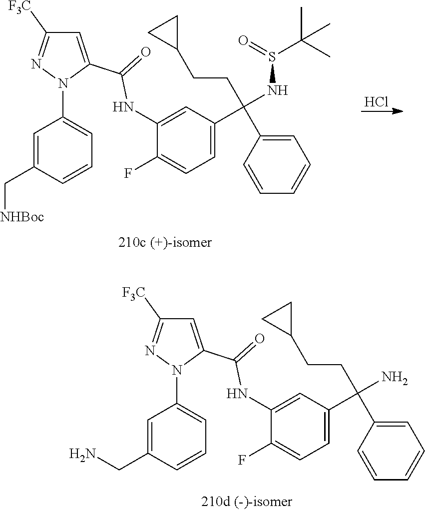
Cl.C1=C(C(=O)NC2=CC(C(NS(C(C)(C)C)=O)(CCC3CC3)C3=CC=CC=C3)=CC=C2F)N(C2=CC=CC(C[NHBoc])=C2)N=C1[F3C].C1=C(C(=O)NC2=CC(C(N)(CCC3CC3)C3=CC=CC=C3)=CC=C2F)N(C2=CC=CC(CN)=C2)N=C1[F3C]
